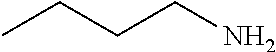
CCCCN
